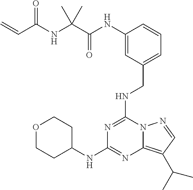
N(C1=NC(NC2CCOCC2)=NC2=C(C(C)C)C=NN12)CC1=CC=CC(NC(C(NC(C=C)=O)(C)C)=O)=C1
